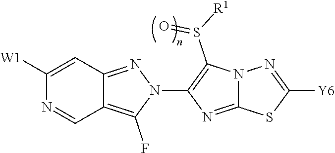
C1([W1])=CC2=NN(C3=C(S([R1])=O)N4C(=N3)SC([Y6])=N4)C(F)=C2C=N1
